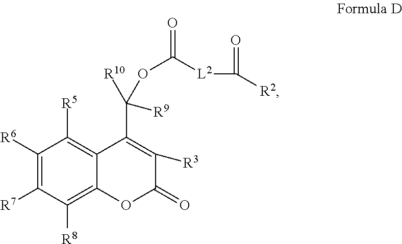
C1([R6])=C([R7])C([R8])=C2C(=C1[R5])C(C([R10])(OC(=O)[L2]C([R2])=O)[R9])=C([R3])C(=O)O2
